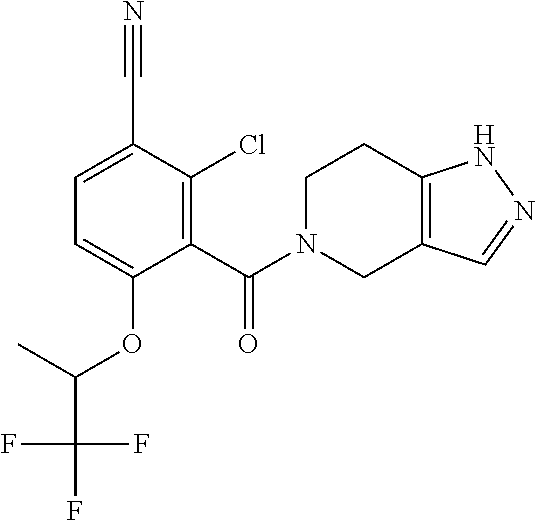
C1=C(C#N)C(Cl)=C(C(N2CC3=C(CC2)NN=C3)=O)C(OC(C(F)(F)F)C)=C1
